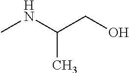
CNC(CO)C
